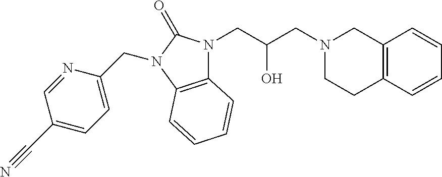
N1(CC(CN2CCC3=C(C2)C=CC=C3)O)C2=C(N(CC3=CC=C(C#N)C=N3)C1=O)C=CC=C2
